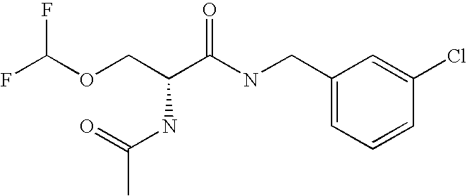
C1(CNC(C(COC(F)F)NC(=O)C)=O)=CC=CC(Cl)=C1
